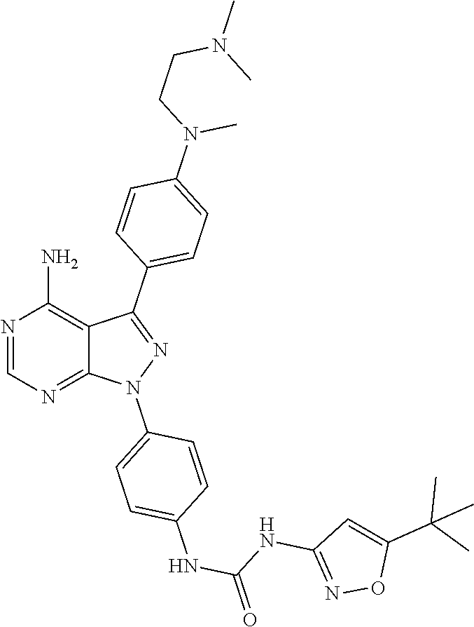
N1=CN=C2C(=C1N)C(C1=CC=C(N(C)CCN(C)C)C=C1)=NN2C1=CC=C(NC(=O)NC2=NOC(C(C)(C)C)=C2)C=C1
